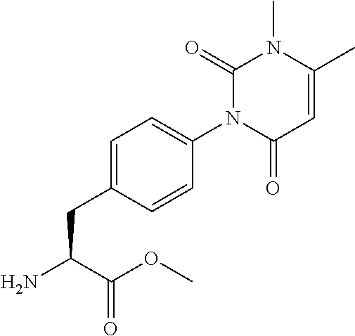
C(C(C(=O)OC)N)C1=CC=C(N2C(=O)N(C)C(C)=CC2=O)C=C1
